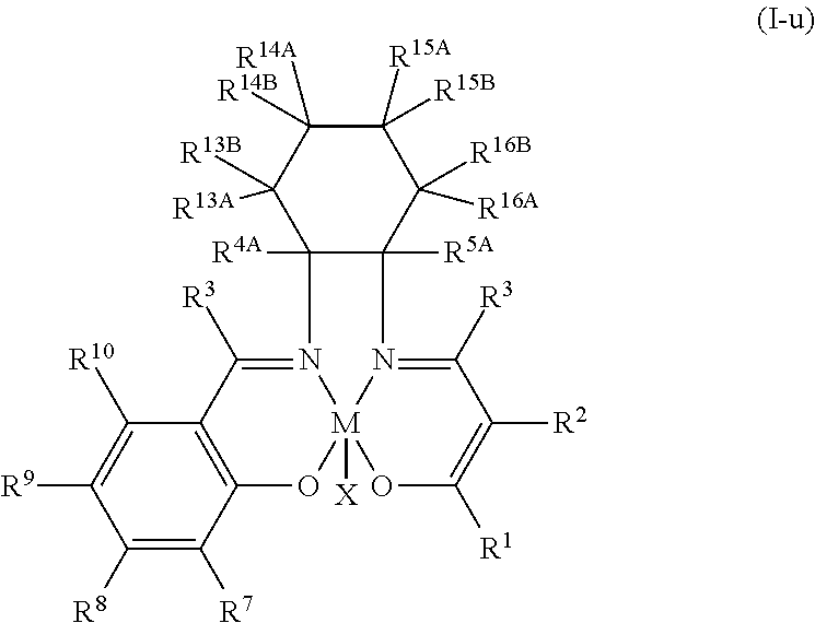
N12=C([R3])C3=C(O[M]14([X])OC([R1])=C([R2])C([R3])=N4C1([R5A])C2([R4A])C([R13B])([R13A])C([R14A])([R14B])C([R15B])([R15A])C1([R16B])[R16A])C([R7])=C([R8])C([R9])=C3[R10]
